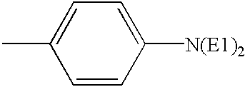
CC1=CC=C([N(E1)2])C=C1
